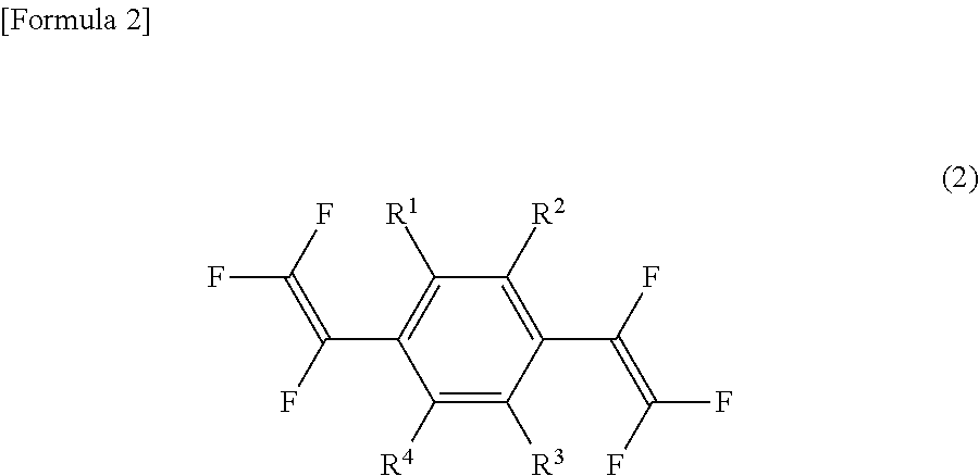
C1([R4])=C([R3])C(C(F)=C(F)F)=C([R2])C([R1])=C1C(F)=C(F)F
